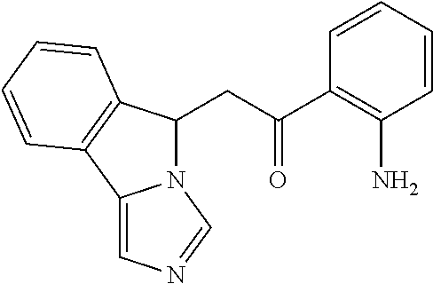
C(C(C1=C(N)C=CC=C1)=O)C1N2C(=CN=C2)C2=C1C=CC=C2
